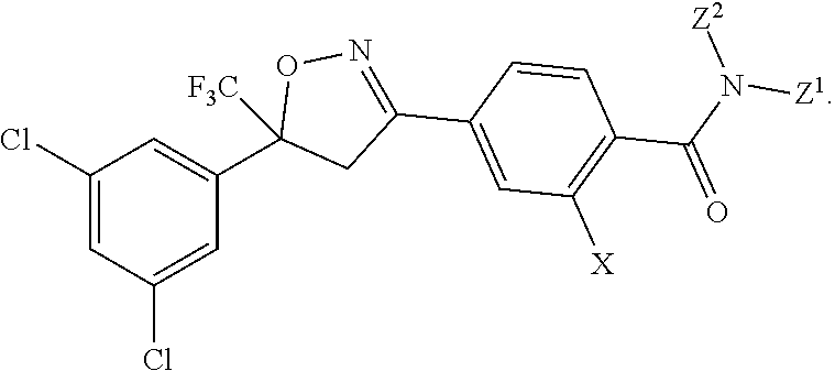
C1(Cl)=CC(Cl)=CC(C2([F3C])CC(C3=CC([X])=C(C(N([Z2])[Z1])=O)C=C3)=NO2)=C1
